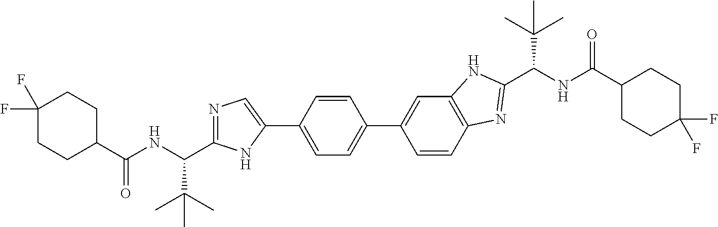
C1(F)(F)CCC(C(NC(C(C)(C)C)C2=NC=C(C3=CC=C(C4=CC5=C(C=C4)N=C(C(NC(C4CCC(F)(F)CC4)=O)C(C)(C)C)N5)C=C3)N2)=O)CC1
